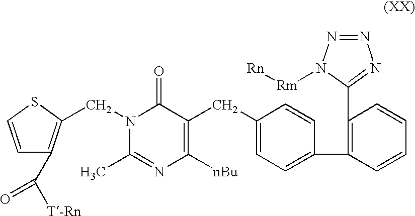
C1=CSC(CN2C(C)=NC([nBu])=C(CC3=CC=C(C4=C(C5=NN=NN5[Rm][Rn])C=CC=C4)C=C3)C2=O)=C1C([T-Rn])=O
